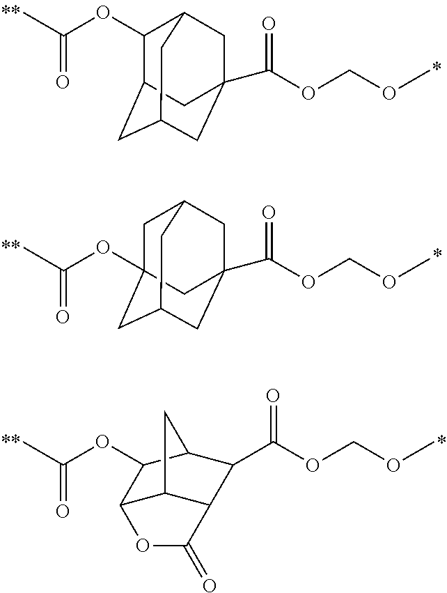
C1(OC(C)=O)C2CC3CC(C(=O)OCOC)(CC1C3)C2.C1C2CC3(C(=O)OCOC)CC(CC1(OC(C)=O)C3)C2.C12C3C(C(C(OCOC)=O)C(C1OC(C)=O)C3)C(=O)O2
